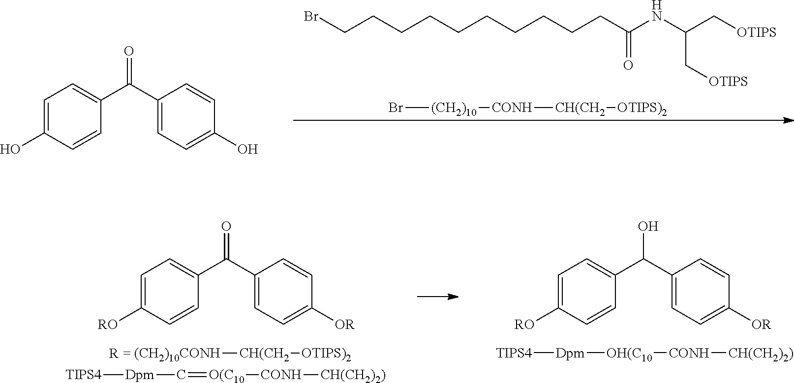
C1=C(O)C=CC(C(C2=CC=C(O)C=C2)=O)=C1.BrCCCCCCCCCCC(NC(C[OTIPS])C[OTIPS])=O.Br[(CH2)10][CONH][CH(CH2][OTIPS)2].C1=C([RO])C=CC(C(C2=CC=C([OR])C=C2)=O)=C1.C1=C([RO])C=CC(C(C2=CC=C([OR])C=C2)O)=C1.[TIPS4][Dpm][OH(C10][CONH][CH(CH2)2)].[TIPS4][Dpm]C=[O(C10][CONH][CH(CH2)2)].[(CH2)10CONH][CH(CH2][OTIPS)2]
